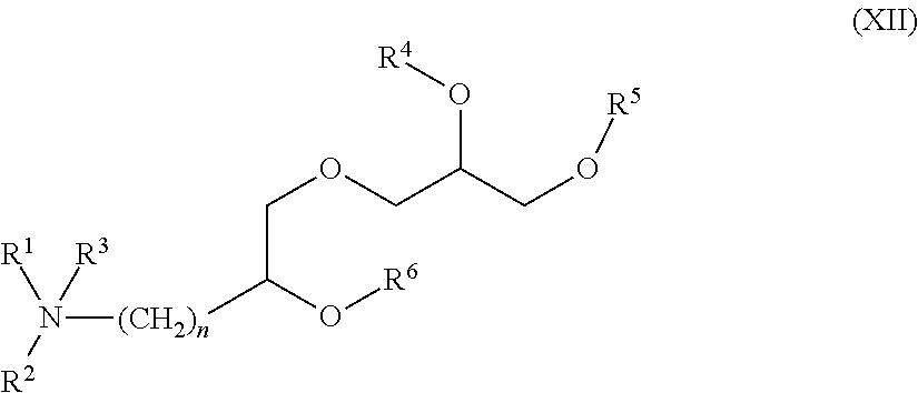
C(COCC(CO[R5])O[R4])([(CH2)n]N([R2])([R1])[R3])O[R6]
